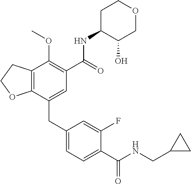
C12=C(CCO1)C(OC)=C(C(NC1C(O)COCC1)=O)C=C2CC1=CC=C(C(NCC2CC2)=O)C(F)=C1
